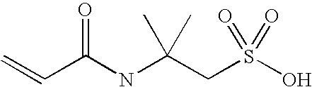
C(C(NC(CS(O)(=O)=O)(C)C)=O)=C
